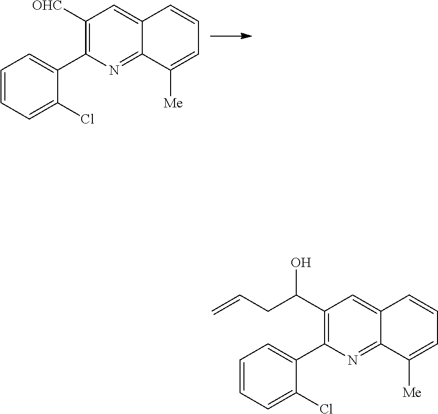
C1([OHC])=C(C2=CC=CC=C2Cl)N=C2C(=C1)C=CC=C2[Me].C1(C(O)CC=C)=C(C2=CC=CC=C2Cl)N=C2C(=C1)C=CC=C2[Me]
